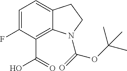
C1=C(F)C(C(O)=O)=C2C(=C1)CCN2C(OC(C)(C)C)=O
